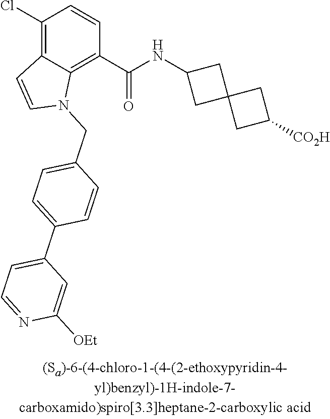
C1(Cl)=C2C(=C(C(NC3CC4(C3)CC([CO2H])C4)=O)C=C1)N(CC1=CC=C(C3=CC=NC([OEt])=C3)C=C1)C=C2
